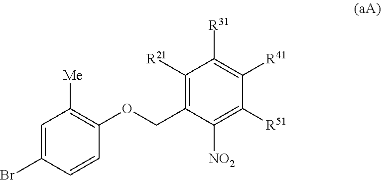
C1=C(Br)C=CC(OCC2=C([R21])C([R31])=C([R41])C([R51])=C2[NO2])=C1[Me]
